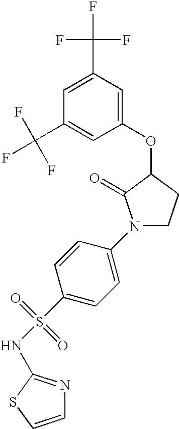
C1=C(C(F)(F)F)C=C(OC2C(=O)N(C3=CC=C(S(=O)(=O)NC4=NC=CS4)C=C3)CC2)C=C1C(F)(F)F
